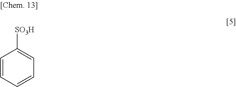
C1=CC=CC=C1[SO3H]
